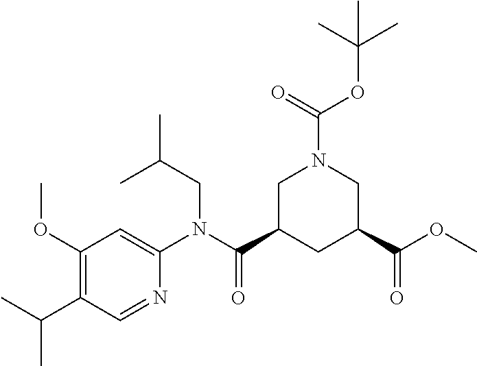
C1(OC)=C(C(C)C)C=NC(N(C(C2CC(C(OC)=O)CN(C(=O)OC(C)(C)C)C2)=O)CC(C)C)=C1
